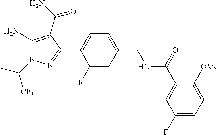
C1=C(F)C(C2=NN(C(C)[CF3])C(N)=C2C(=O)N)=CC=C1CNC(C1=CC(F)=CC=C1[OMe])=O
